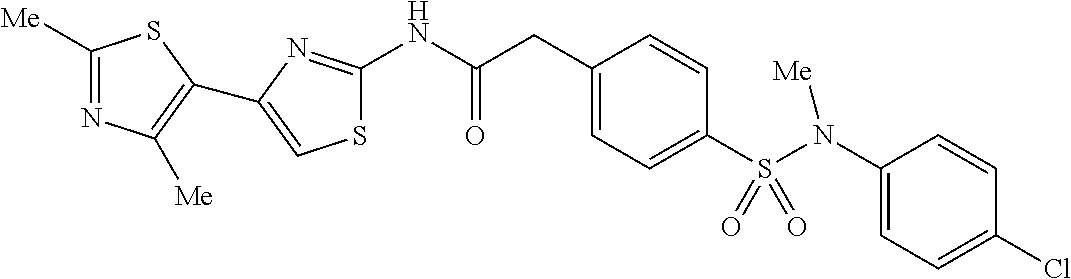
C1([Me])=NC([Me])=C(C2=CSC(NC(CC3=CC=C(S(=O)(N([Me])C4=CC=C(Cl)C=C4)=O)C=C3)=O)=N2)S1
